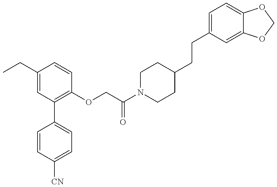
C1=CC([CN])=CC=C1C1=C(OCC(N2CCC(CCC3=CC=C4C(=C3)OCO4)CC2)=O)C=CC(CC)=C1
